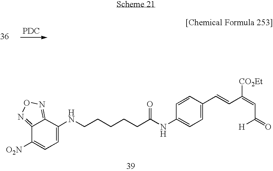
[PDC].C12=NON=C1C(NCCCCCC(NC1=CC=C(C=CC(=CC(=O)[H])[CO2Et])C=C1)=O)=CC=C2[O2N]
